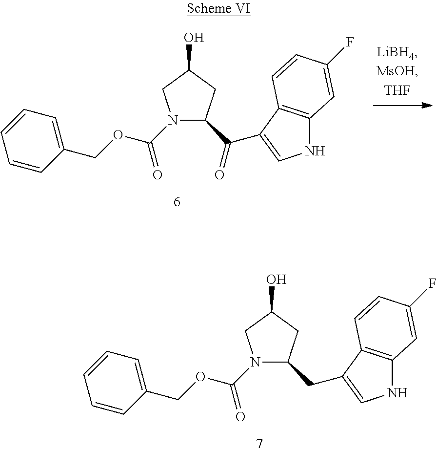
C1(C(=O)C2=CNC3=C2C=CC(F)=C3)CC(O)CN1C(OCC1=CC=CC=C1)=O.C1(CC2=CNC3=C2C=CC(F)=C3)CC(O)CN1C(OCC1=CC=CC=C1)=O
